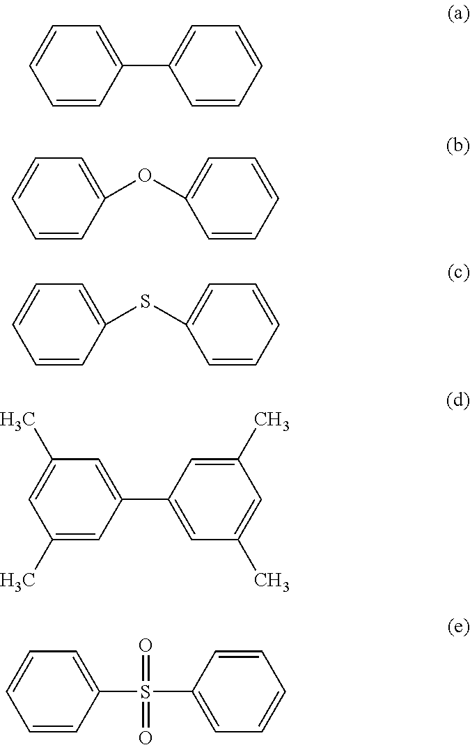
C1=CC(C2=CC=CC=C2)=CC=C1.C1=CC(OC2=CC=CC=C2)=CC=C1.C1=CC(SC2=CC=CC=C2)=CC=C1.C1(C)=CC(C2=CC(C)=CC(C)=C2)=CC(C)=C1.C1=CC(S(C2=CC=CC=C2)(=O)=O)=CC=C1
